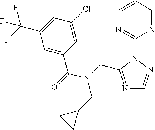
C1(N2C(CN(C(=O)C3=CC(C(F)(F)F)=CC(Cl)=C3)CC3CC3)=NC=N2)=NC=CC=N1
